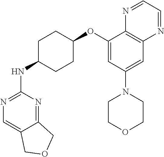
C1(OC2CCC(NC3=NC=C4C(=N3)COC4)CC2)=CC(N2CCOCC2)=CC2=C1N=CC=N2
